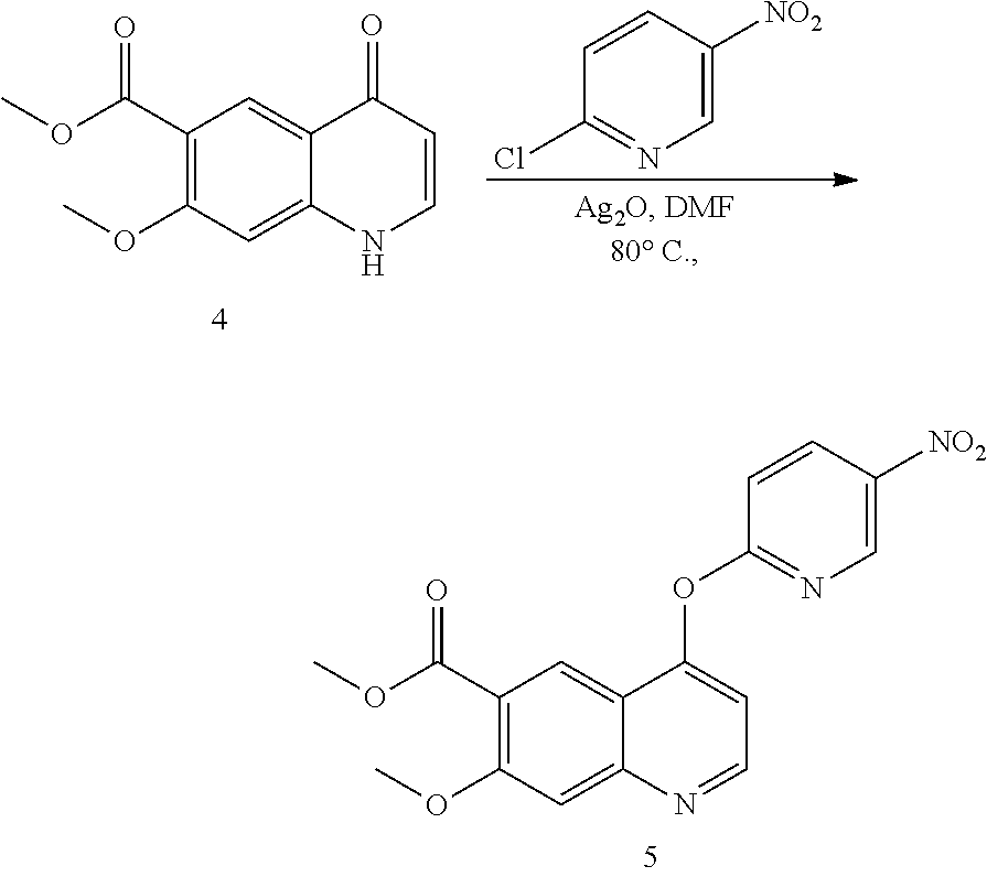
O(C)C(C1=C(OC)C=C2C(=C1)C(OC1=NC=C([NO2])C=C1)=CC=N2)=O.O(C)C(C1=C(OC)C=C2C(=C1)C(=O)C=CN2)=O.C1=C([NO2])C=CC(Cl)=N1
